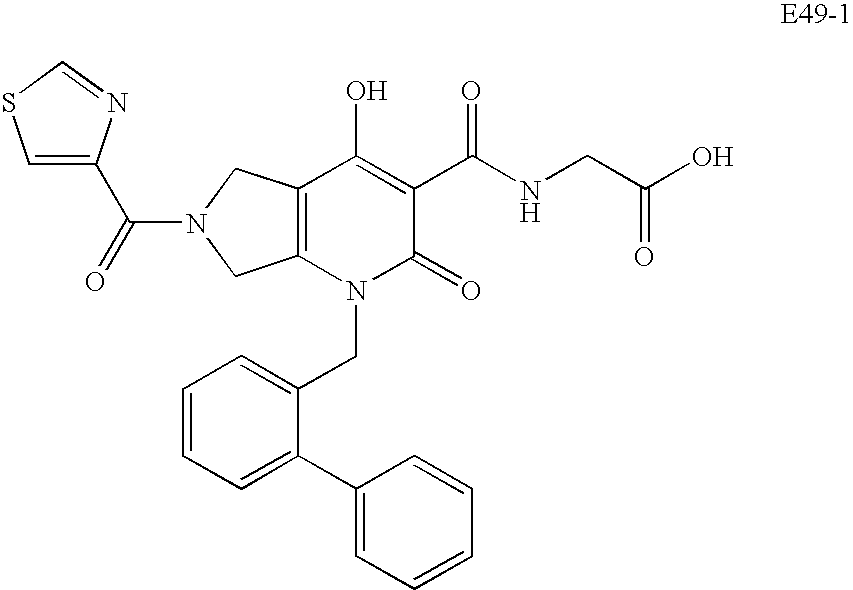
C12=C(N(CC3=CC=CC=C3C3=CC=CC=C3)C(=O)C(C(NCC(O)=O)=O)=C1O)CN(C(C1=CSC=N1)=O)C2
